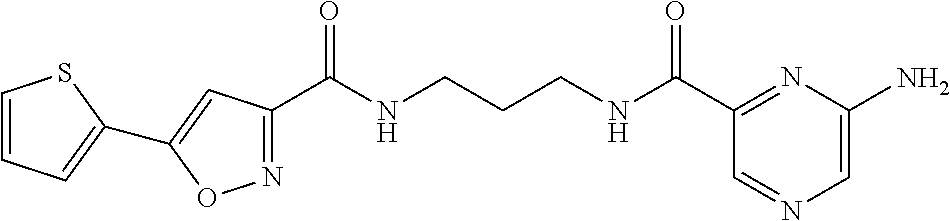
C1(C(NCCCNC(C2=NC(N)=CN=C2)=O)=O)=NOC(C2=CC=CS2)=C1
